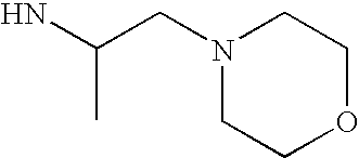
NC(CN1CCOCC1)C
